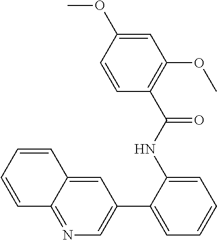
C1(NC(C2=C(OC)C=C(OC)C=C2)=O)=CC=CC=C1C1=CN=C2C(=C1)C=CC=C2
